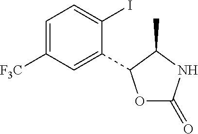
C1=C([F3C])C=C(C2OC(=O)NC2C)C(I)=C1
